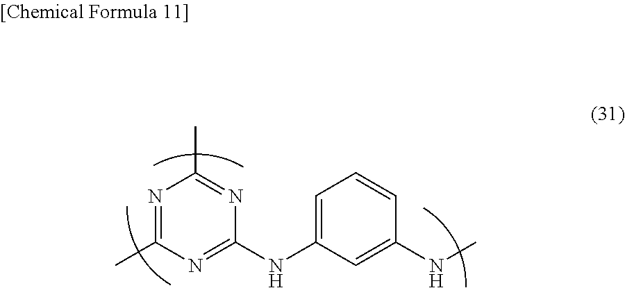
C1(NC2=CC=CC(NC)=C2)=NC(C)=NC(C)=N1
